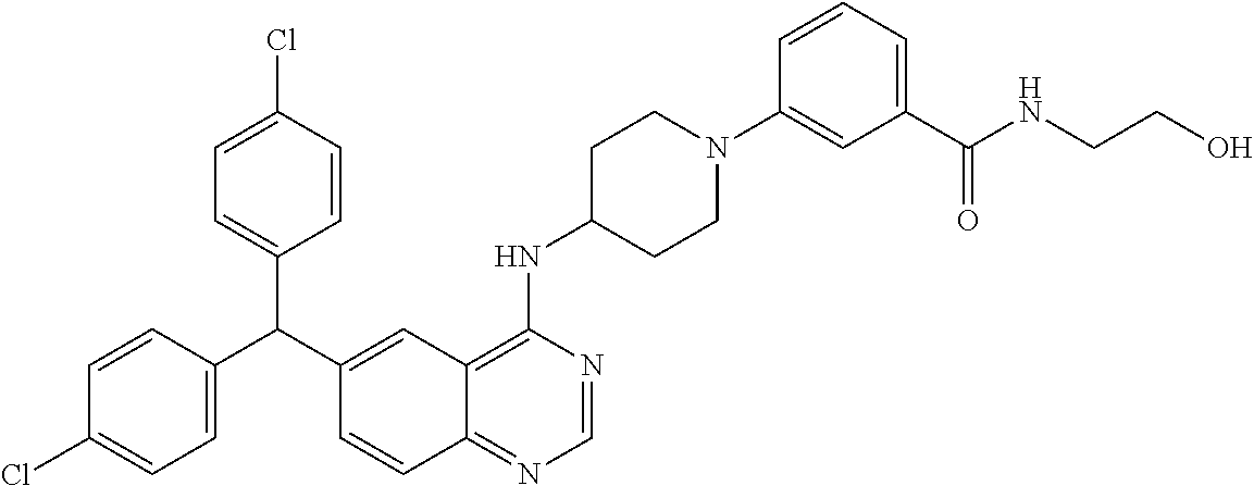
C1=CC(C(C2=CC3=C(NC4CCN(C5=CC(C(NCCO)=O)=CC=C5)CC4)N=CN=C3C=C2)C2=CC=C(Cl)C=C2)=CC=C1Cl
